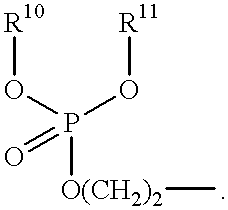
[R10]OP(O[R11])([O(CH2)2]C)=O
